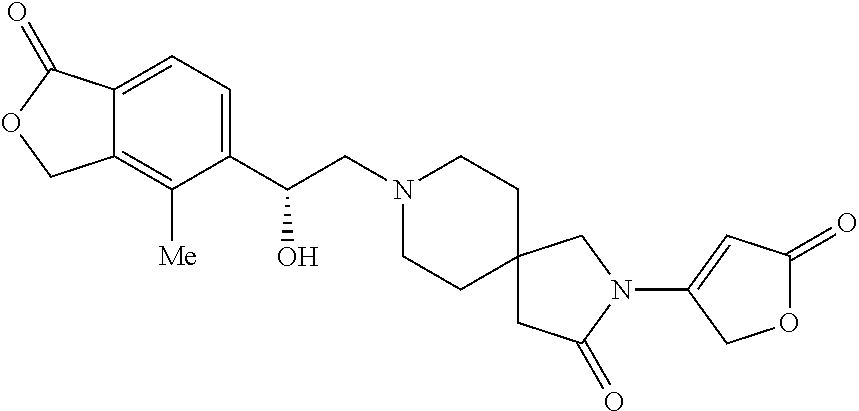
C1(C(CN2CCC3(CC2)CC(=O)N(C2=CC(=O)OC2)C3)O)=CC=C2C(=C1[Me])COC2=O
